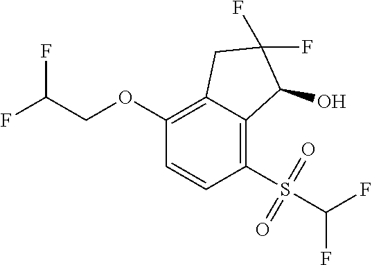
C1(OCC(F)F)=C2C(=C(S(C(F)F)(=O)=O)C=C1)C(O)C(F)(F)C2
